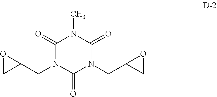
C1(=O)N(C)C(=O)N(CC2CO2)C(=O)N1CC1OC1
